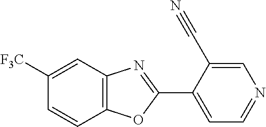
C1([F3C])=CC2=C(C=C1)OC(C1=CC=NC=C1C#N)=N2
